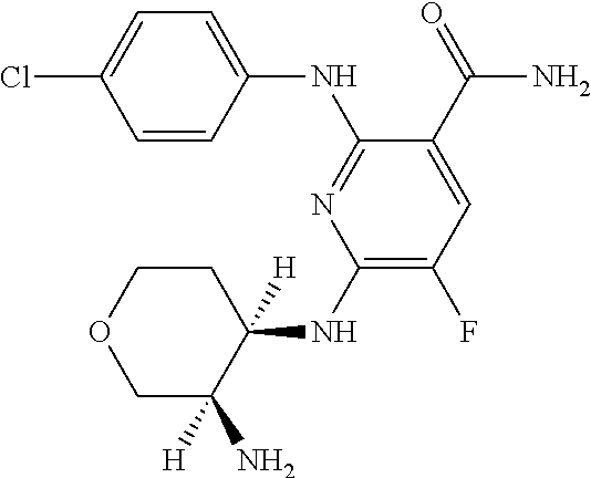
C1=CC(NC2=NC(NC3([H])CCOCC3(N)[H])=C(F)C=C2C(=O)N)=CC=C1Cl
